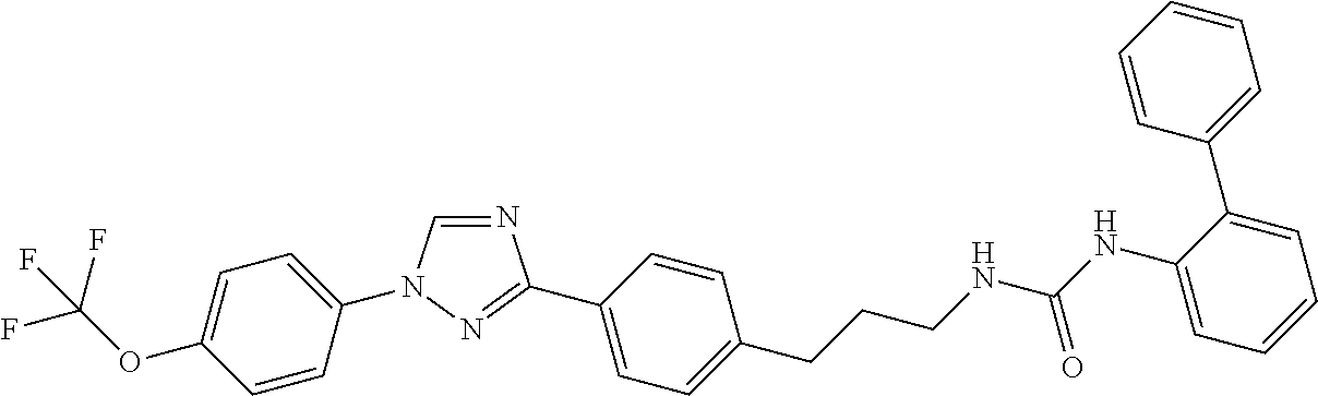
C1=C(N2C=NC(C3=CC=C(CCCNC(NC4=CC=CC=C4C4=CC=CC=C4)=O)C=C3)=N2)C=CC(OC(F)(F)F)=C1
